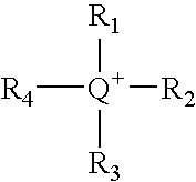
[R4][Q+]([R2])([R1])[R3]
